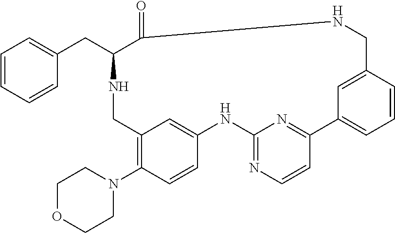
C1(N2CCOCC2)=C2C=C(C=C1)NC1=NC=CC(=N1)C1=CC=CC(=C1)CNC(=O)C(CC1=CC=CC=C1)NC2
